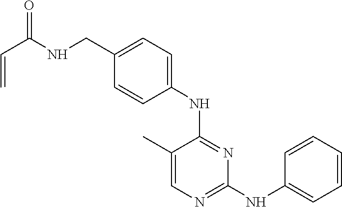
C1(C)=CN=C(NC2=CC=CC=C2)N=C1NC1=CC=C(CNC(C=C)=O)C=C1
